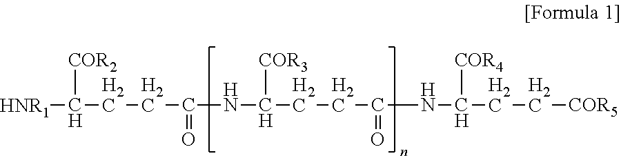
[HNR1]C(CCC(=O)NC(CCC(=O)NC(CC[COR5])[COR4])[COR3])[COR2]
